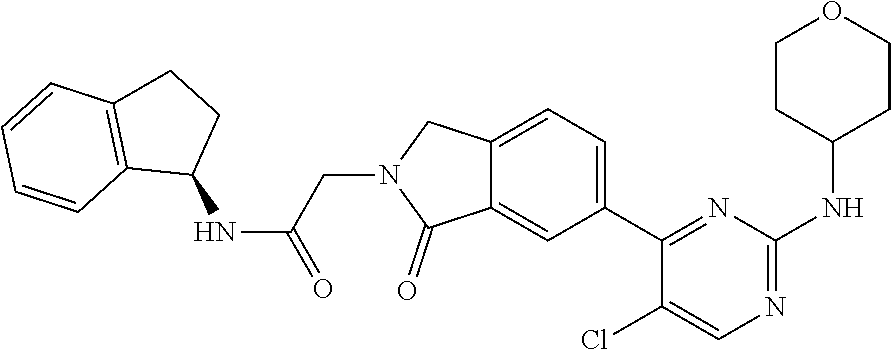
C1(C2=CC=C3C(=C2)C(=O)N(CC(NC2CCC4=C2C=CC=C4)=O)C3)=NC(NC2CCOCC2)=NC=C1Cl
